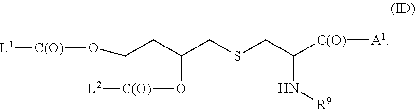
[L1][C(O)]OCCC(O[C(O)][L2])CSCC([C(O)][A1])N[R9]
